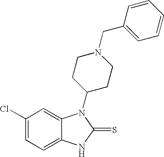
C1(Cl)=CC=C2C(=C1)N(C1CCN(CC3=CC=CC=C3)CC1)C(=S)N2
